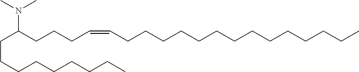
N(C(CCCC=CCCCCCCCCCCCCCC)CCCCCCCCC)(C)C
